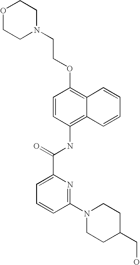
O1CCN(CCOC2=C3C(=C(NC(C4=CC=CC(N5CCC(CO)CC5)=N4)=O)C=C2)C=CC=C3)CC1
